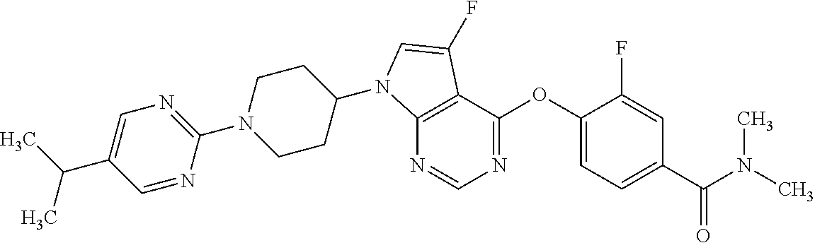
C12=C(C(OC3=CC=C(C(N(C)C)=O)C=C3F)=NC=N1)C(F)=CN2C1CCN(C2=NC=C(C(C)C)C=N2)CC1
